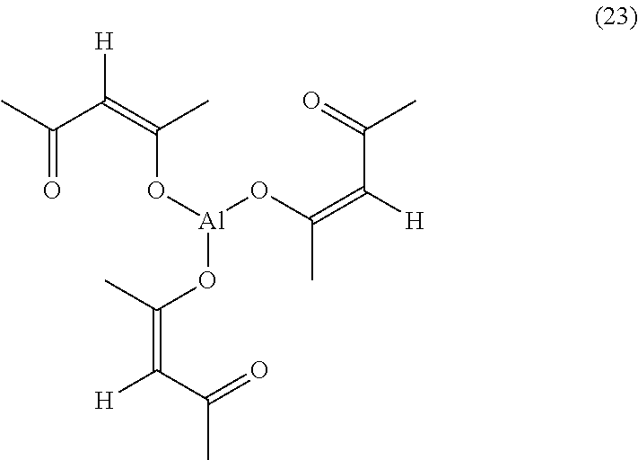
[H]C(C(=O)C)=C(O[Al](OC(C)=C([H])C(C)=O)OC(C)=C(C(=O)C)[H])C
